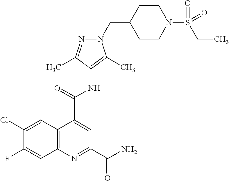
C12=C(N=C(C(N)=O)C=C1C(=O)NC1=C(C)N(CC3CCN(S(=O)(=O)CC)CC3)N=C1C)C=C(F)C(Cl)=C2
